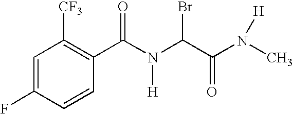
C1=C(F)C=CC(C(N(C(C(N([H])C)=O)Br)[H])=O)=C1[CF3]
